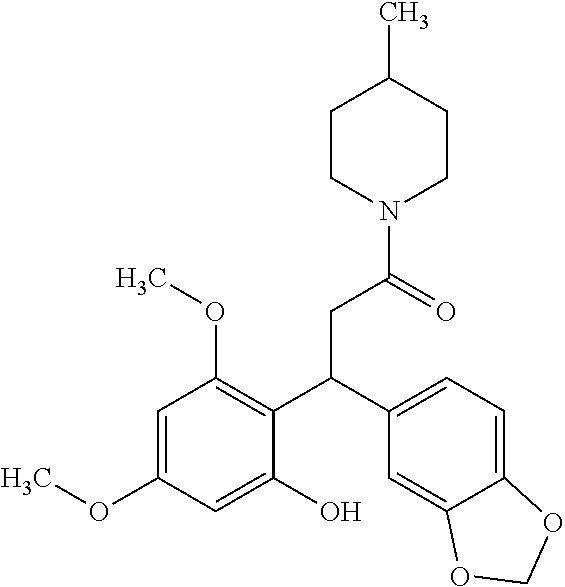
C1CN(C(=O)CC(C2=C(OC)C=C(OC)C=C2O)C2=CC=C3C(=C2)OCO3)CCC1C
